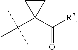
C1(C(C)(C)C)(C([R7])=O)CC1
